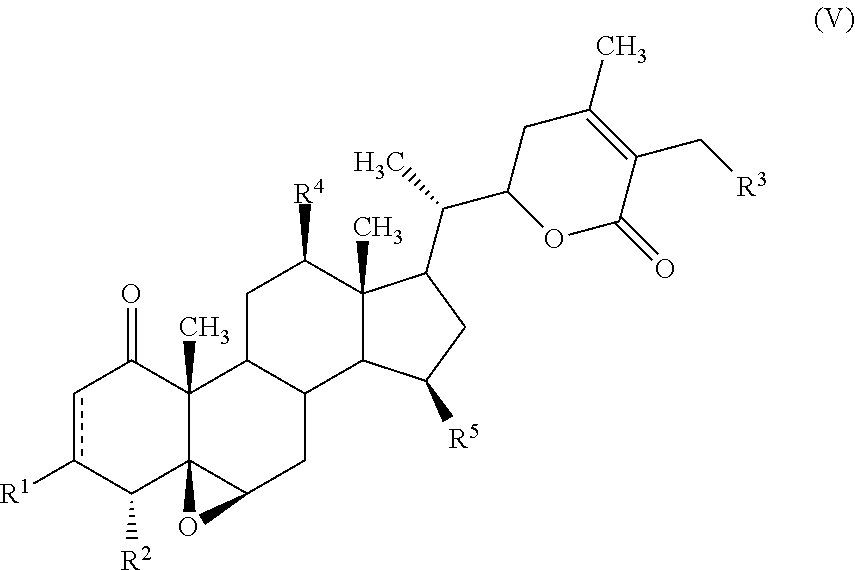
c1c([R1])C([R2])C23C(C)(C1=O)C1C(CC2O3)C2C(C)(C([R4])C1)C(C(C)C1OC(=O)C(C[R3])=C(C)C1)CC2[R5]
